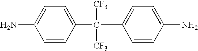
C1(C([CF3])([CF3])C2=CC=C(N)C=C2)=CC=C(N)C=C1
